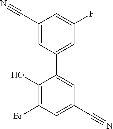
C1(O)=C(Br)C=C(C#N)C=C1C1=CC(F)=CC(C#N)=C1
